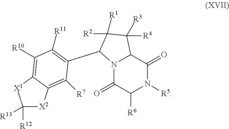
N12C(=O)C([R6])N([R5])C(=O)C1C([R4])([R3])C([R1])([R2])C2C1=C([R11])C([R10])=C2C(=C1[R7])[X2]C([R12])([R13])[X1]2
